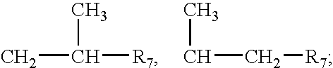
CC(C)[R7].C(C[R7])C
